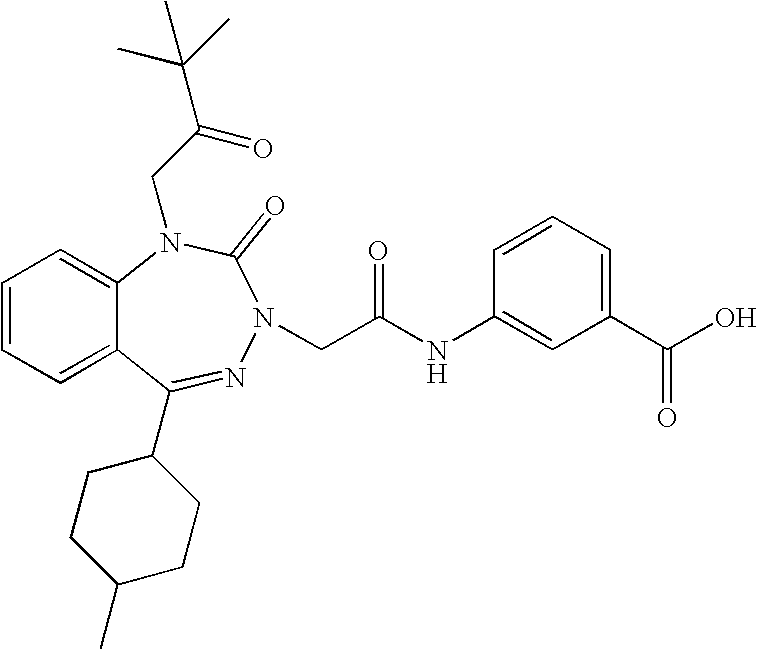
C1=CC=C2C(=C1)N(CC(C(C)(C)C)=O)C(=O)N(CC(NC1=CC(C(O)=O)=CC=C1)=O)N=C2C1CCC(C)CC1
